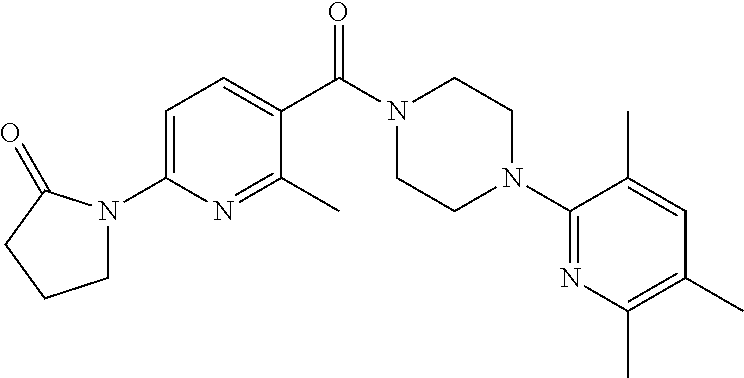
C1=C(N2CCCC2=O)N=C(C)C(C(N2CCN(C3=NC(C)=C(C)C=C3C)CC2)=O)=C1
